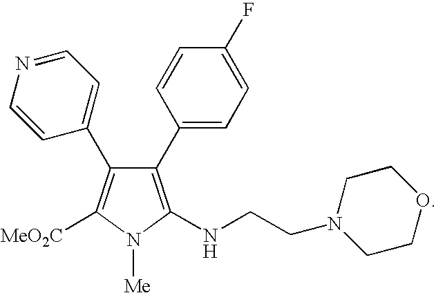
C1(C2=CC=C(F)C=C2)=C(NCCN2CCOCC2)N([Me])C([MeO2C])=C1C1=CC=NC=C1
